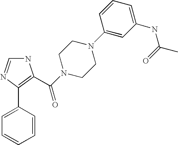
N1C=NC(C2=CC=CC=C2)=C1C(N1CCN(C2=CC(NC(C)=O)=CC=C2)CC1)=O
